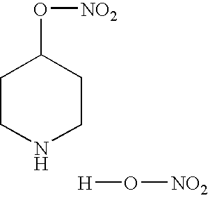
C1CNCCC1O[NO2].[NO2]O[H]
